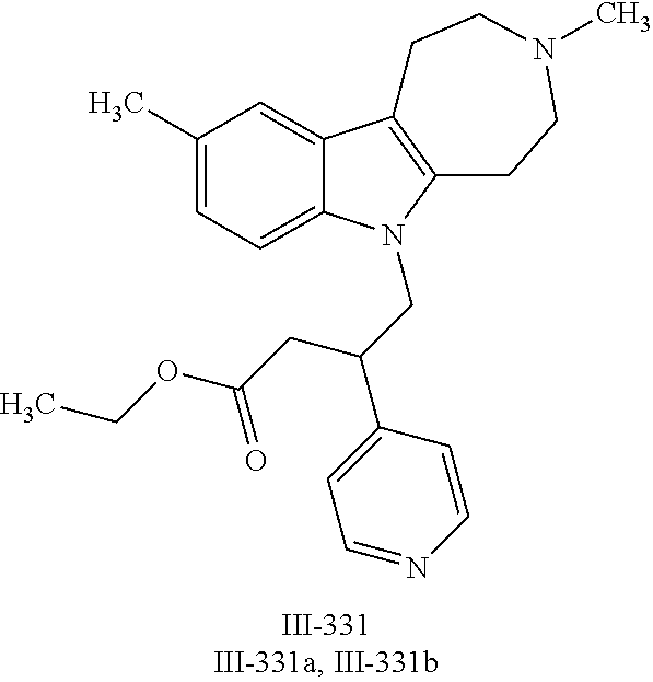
C12=CC(C)=CC=C1N(CC(C1=CC=NC=C1)CC(OCC)=O)C1=C2CCN(C)CC1
